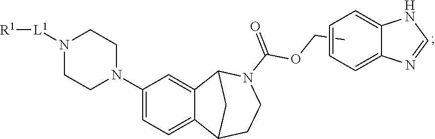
C1(N2CCN([L1][R1])CC2)=CC=C2C(=C1)C1N(C(=O)OCC)CCC2C1.C1=CC=C2C(=C1)NC=N2
